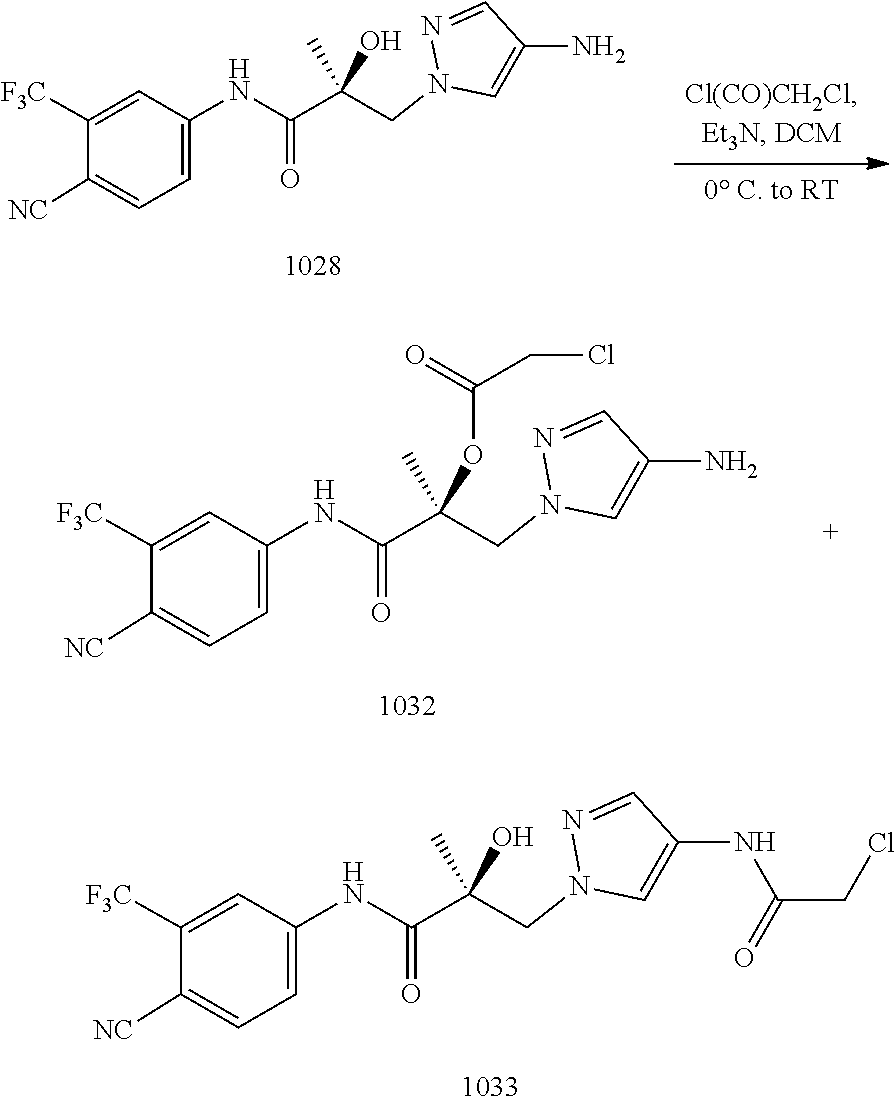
N1(CC(C(NC2=CC=C([NC])C([F3C])=C2)=O)(O)C)N=CC(N)=C1.N1(CC(C(NC2=CC=C([NC])C([F3C])=C2)=O)(OC(CCl)=O)C)N=CC(N)=C1.N1(CC(C(NC2=CC=C([NC])C([F3C])=C2)=O)(O)C)N=CC(NC(CCl)=O)=C1
